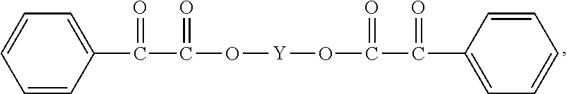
C1=CC(C(C(O[Y]OC(C(C2=CC=CC=C2)=O)=O)=O)=O)=CC=C1
